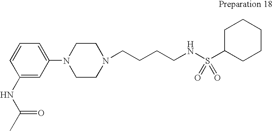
N1(CCCCNS(C2CCCCC2)(=O)=O)CCN(C2=CC=CC(NC(C)=O)=C2)CC1
